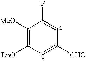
C1([MeO])=C([BnO])C=C([CHO])C=C1F
